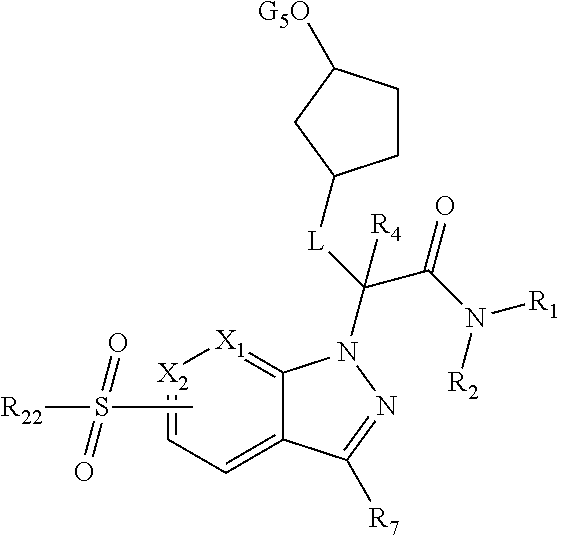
CS([R22])(=O)=O.[X2]1=CC=C2C(=[X1]1)N(C([L]C1CCC([G5O])C1)(C(N([R1])[R2])=O)[R4])N=C2[R7]
